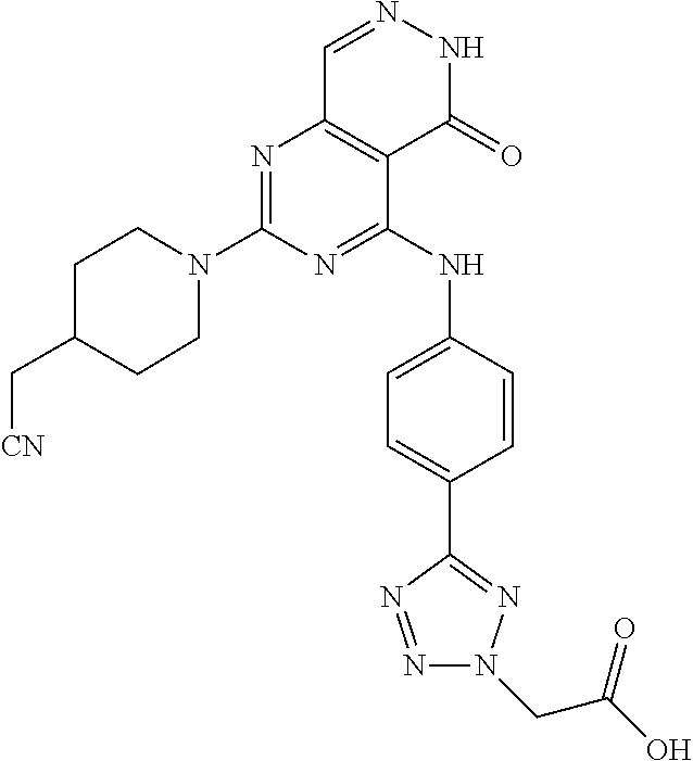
N1=C(N2CCC(C[CN])CC2)N=C(NC2=CC=C(C3=NN(CC(=O)O)N=N3)C=C2)C2=C1C=NNC2=O
